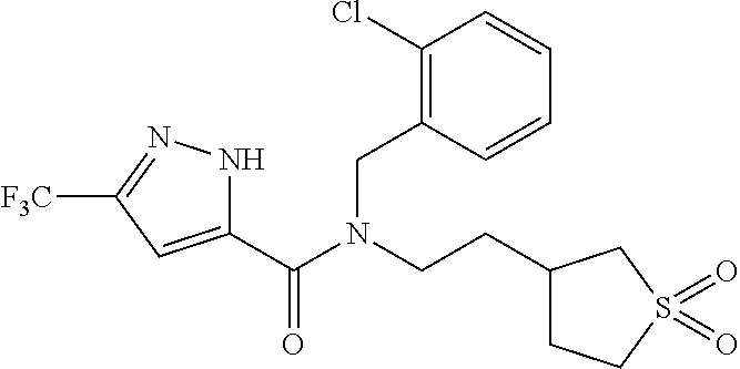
C1(C(N(CCC2CCS(=O)(=O)C2)CC2=C(Cl)C=CC=C2)=O)=CC([F3C])=NN1
